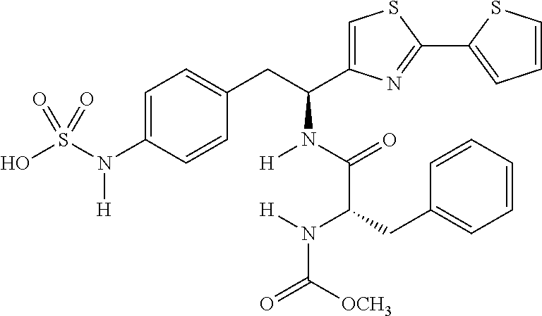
C1=C(N(S(O)(=O)=O)[H])C=CC(CC(C2=CSC(C3=CC=CS3)=N2)N(C(C(N(C(=O)[OCH3])[H])CC2=CC=CC=C2)=O)[H])=C1
